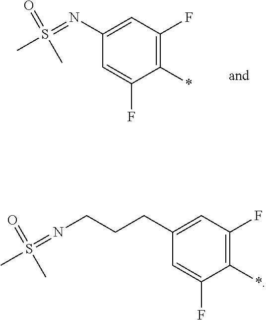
C1(*)=C(F)C=C(N=S(C)(C)=O)C=C1F.C1(*)=C(F)C=C(CCCN=S(C)(C)=O)C=C1F
